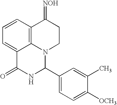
C1=CC2=C3C(=C1)C(=O)NC(C1=CC=C([OCH3])C(C)=C1)N3CCC2=[NOH]
